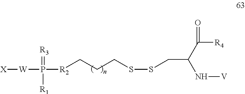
[R3]=P([R1])([R2]CCCSSCC(C([R4])=O)N[V])[W][X]
